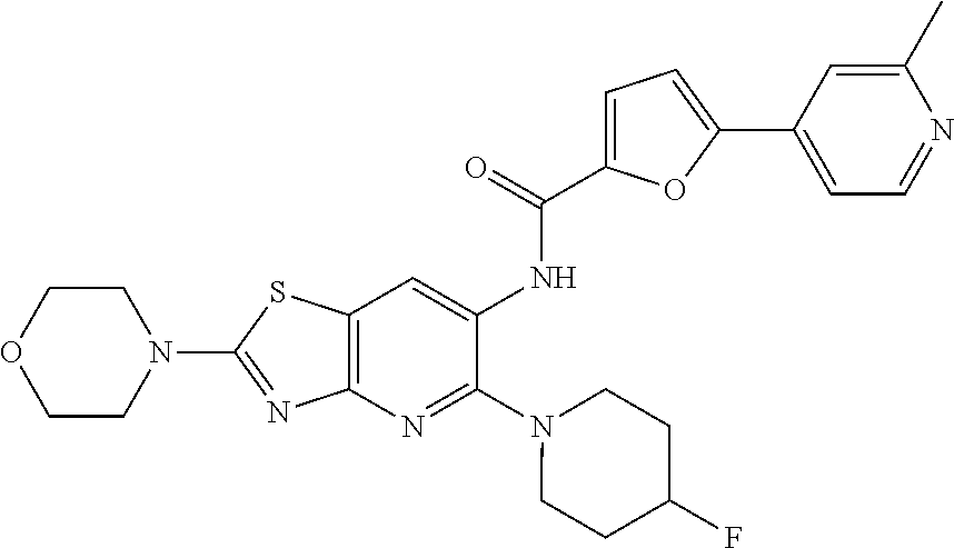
N1(C2=NC3=C(S2)C=C(NC(=O)C2=CC=C(C4=CC=NC(C)=C4)O2)C(N2CCC(F)CC2)=N3)CCOCC1
